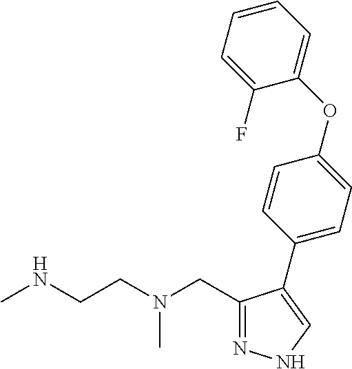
N1=C(CN(CCNC)C)C(C2=CC=C(OC3=CC=CC=C3F)C=C2)=CN1
